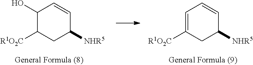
C1(O)C([R1O2C])CC([NHR5])C=C1.C1=C([R1O2C])CC([NHR5])C=C1
